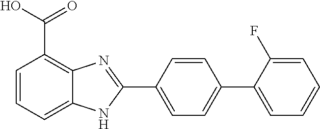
C1=C(C2=NC3=C(C(O)=O)C=CC=C3N2)C=CC(C2=CC=CC=C2F)=C1
